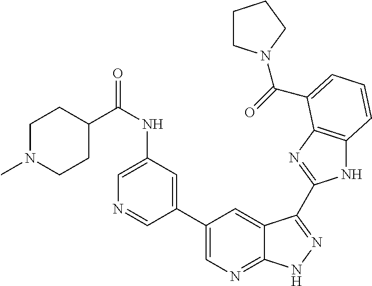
C1(C2=CN=C3C(=C2)C(C2=NC4=C(N2)C=CC=C4C(=O)N2CCCC2)=NN3)=CC(NC(C2CCN(C)CC2)=O)=CN=C1
